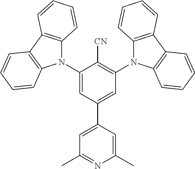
C1(N2C3=C(C4=C2C=CC=C4)C=CC=C3)=CC(C2=CC(C)=NC(C)=C2)=CC(N2C3=C(C4=C2C=CC=C4)C=CC=C3)=C1[CN]
